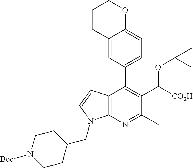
C12=C(N=C(C)C(C([CO2H])OC(C)(C)C)=C1C1=CC=C3C(=C1)CCCO3)N(CC1CCN([Boc])CC1)C=C2
